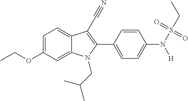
C1=C(OCC)C=C2C(=C1)C(C#N)=C(C1=CC=C(N(S(CC)(=O)=O)[H])C=C1)N2CC(C)C
